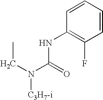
C(N(C(=O)NC1=C(F)C=CC=C1)[C3H7-i])C
